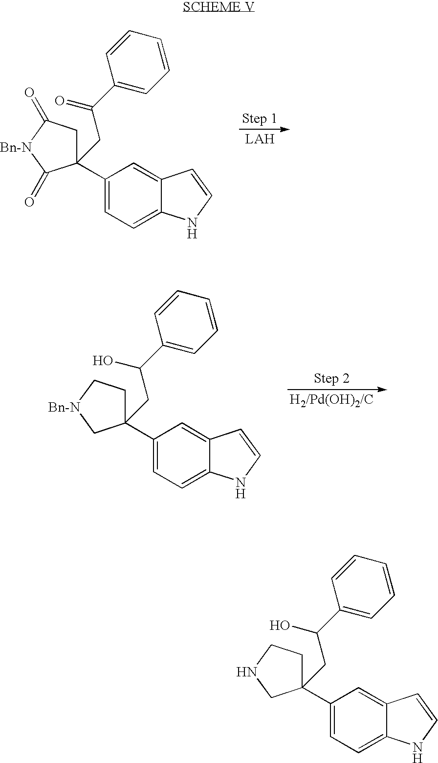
C1(C2(CC(C3=CC=CC=C3)=O)CC(=O)[Bn-N]C2=O)=CC=C2C(=C1)C=CN2.C1(C2(CC(C3=CC=CC=C3)O)CC[Bn-N]C2)=CC=C2C(=C1)C=CN2.C1(C2(CC(C3=CC=CC=C3)O)CCNC2)=CC=C2C(=C1)C=CN2
